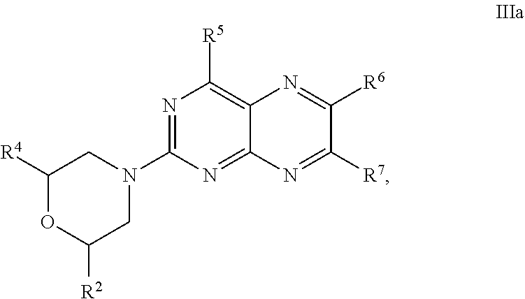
O1C([R2])CN(C2=NC([R5])=C3N=C([R6])C([R7])=NC3=N2)CC1[R4]
